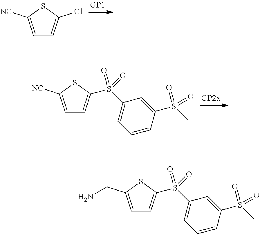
C1=C(CN)SC(S(C2=CC=CC(S(C)(=O)=O)=C2)(=O)=O)=C1.C1=C([NC])SC(Cl)=C1.C1=C([NC])SC(S(C2=CC=CC(S(C)(=O)=O)=C2)(=O)=O)=C1
